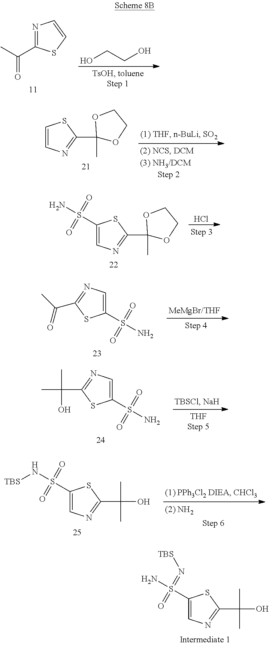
N1=C(C(C)=O)SC=C1.OCCO.C1=CN=C(C2(C)OCCO2)S1.C1(S(N)(=O)=O)=CN=C(C2(C)OCCO2)S1.Cl.C1(S(N)(=O)=O)=CN=C(C(C)=O)S1.C1(S(N)(=O)=O)=CN=C(C(C)(C)O)S1.C1(S(N[TBS])(=O)=O)=CN=C(C(O)(C)C)S1.C1(S(N)(=N[TBS])=O)=CN=C(C(O)(C)C)S1
